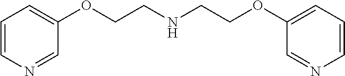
C1=CN=CC(OCCNCCOC2=CC=CN=C2)=C1
